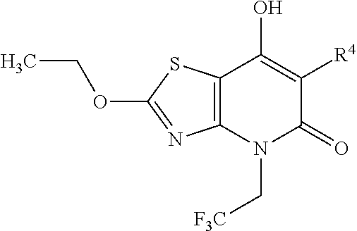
C12=C(N(C[F3C])C(=O)C([R4])=C1O)N=C(OCC)S2
